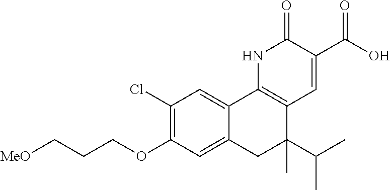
[MeO]CCCOC1=C(Cl)C=C2C(=C1)CC(C(C)C)(C)C1=C2NC(=O)C(C(O)=O)=C1
